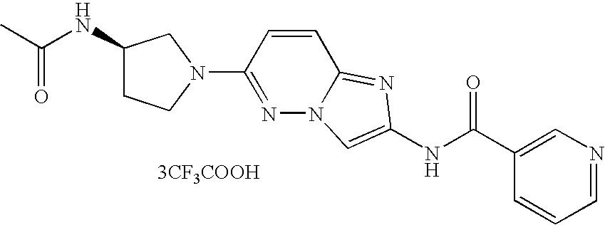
[3CF3COOH].C1=CC=NC=C1C(NC1=CN2N=C(N3CC(NC(C)=O)CC3)C=CC2=N1)=O
